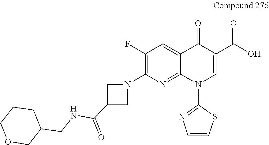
C1(F)=C(N2CC(C(NCC3CCCOC3)=O)C2)N=C2C(=C1)C(=O)C(C(O)=O)=CN2C1=NC=CS1
